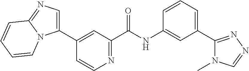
C1(C2=CC(C(NC3=CC(C4=NN=CN4C)=CC=C3)=O)=NC=C2)=CN=C2N1C=CC=C2
